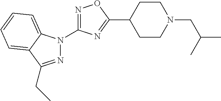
N1=C(N2N=C(CC)C3=CC=CC=C23)N=C(C2CCN(CC(C)C)CC2)O1
